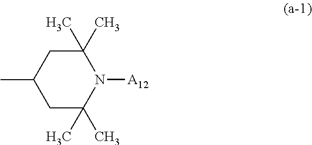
C1(C)(C)CC(C)CC(C)(C)N1[A12]
